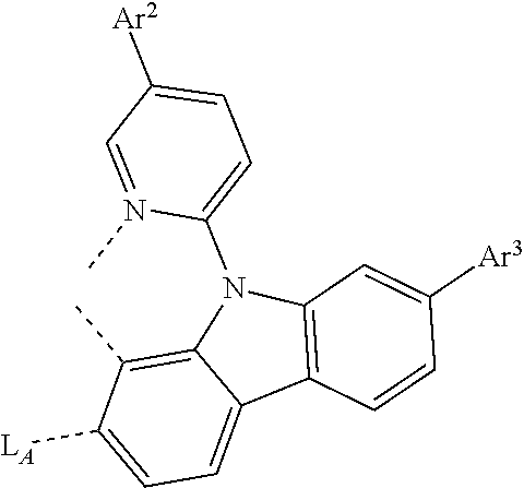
C12=C(C)C([LA])=CC=C1C1=C(N2C2=CC=C([Ar2])C=N2C)C=C([Ar3])C=C1
